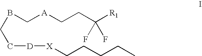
B(CC[D][X]CCCCC)C[A]CCC([R1])(F)F
